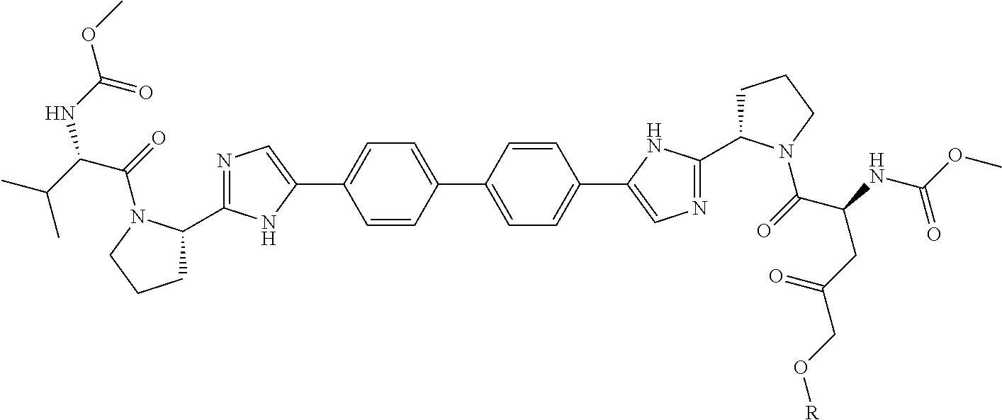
C1C(C2=NC=C(C3=CC=C(C4=CC=C(C5=CN=C(C6CCCN6C(C(CC(CO[R])=O)NC(OC)=O)=O)N5)C=C4)C=C3)N2)N(C(=O)C(C(C)C)NC(OC)=O)CC1
